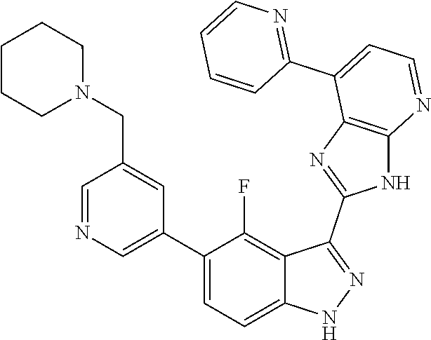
C1=NC=C(C2=CC=C3C(=C2F)C(C2=NC4=C(N2)N=CC=C4C2=NC=CC=C2)=NN3)C=C1CN1CCCCC1
